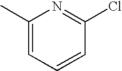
C1(C)=CC=CC(Cl)=N1
